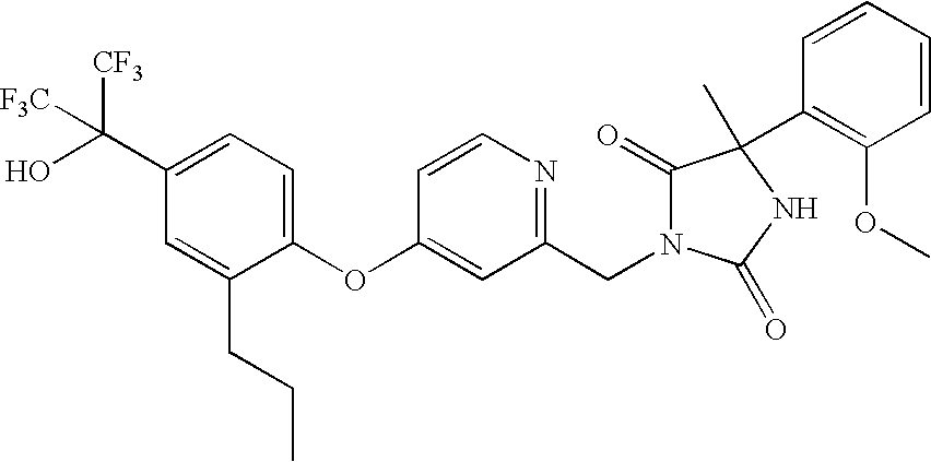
C1(OC2=CC(CN3C(=O)C(C4=C(OC)C=CC=C4)(C)NC3=O)=NC=C2)=CC=C(C(O)([CF3])[F3C])C=C1CCC
